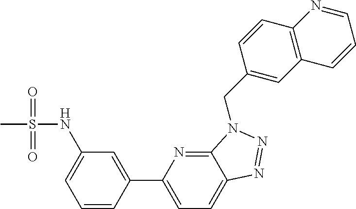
C1(CN2C3=NC(C4=CC(NS(C)(=O)=O)=CC=C4)=CC=C3N=N2)=CC2=C(C=C1)N=CC=C2
